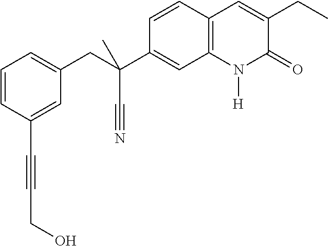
C1=CC(C#CCO)=CC(CC(C2=CC3=C(C=C2)C=C(CC)C(=O)N3[H])(C#N)C)=C1
